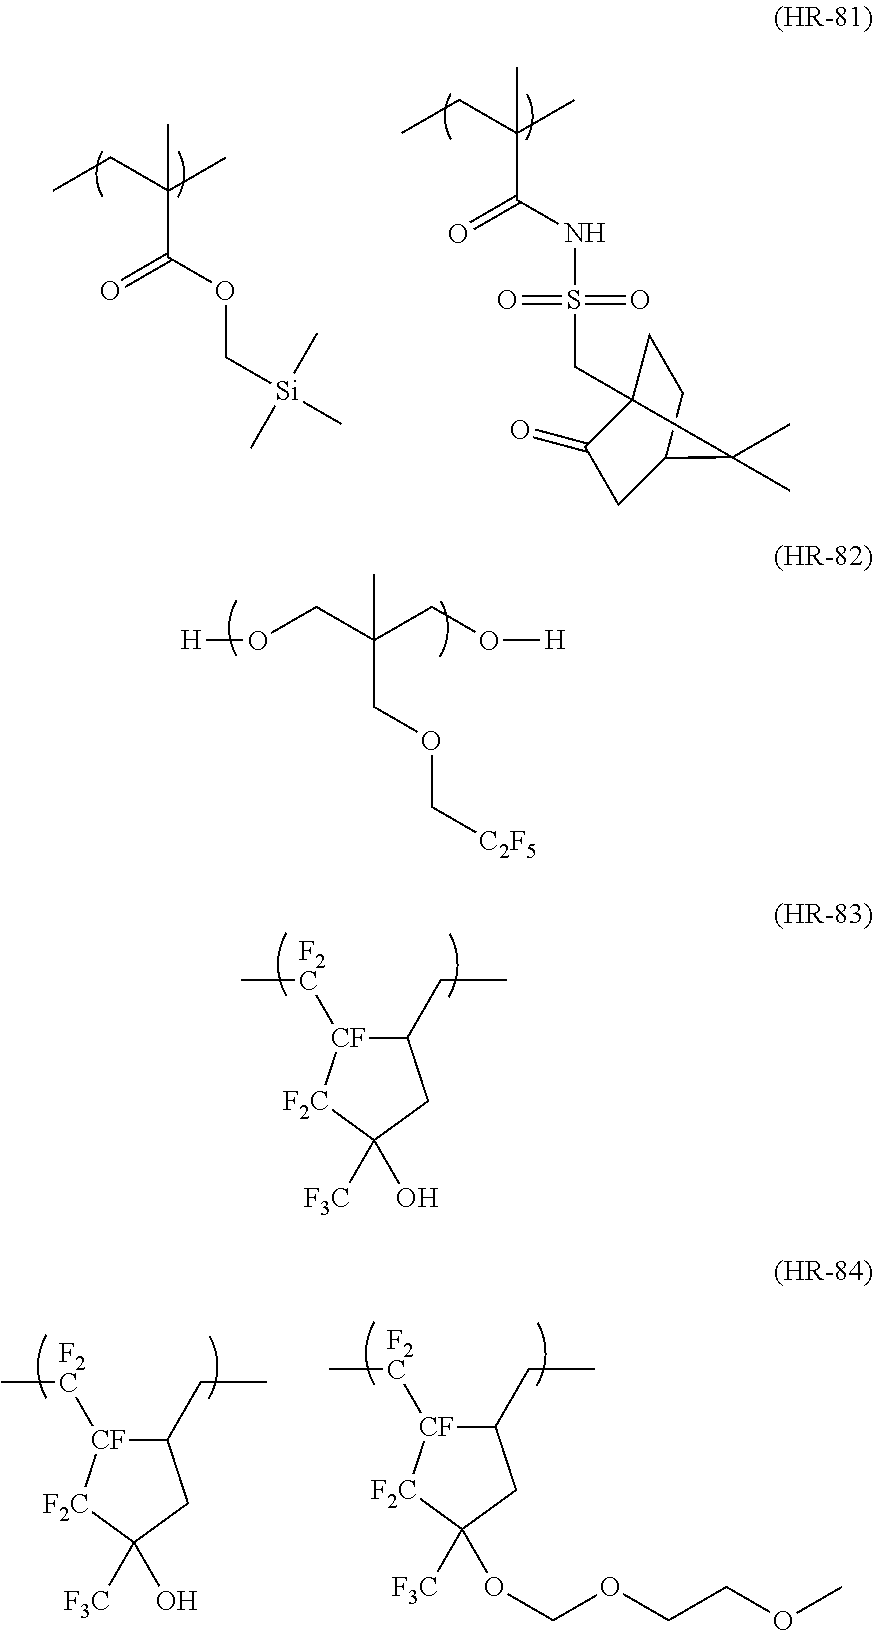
O(CC(CO[H])(COC[C2F5])C)[H].C1(CC)[CF]([F2C]C)[F2C]C([F3C])(O)C1.CCC(C)(C(OC[Si](C)(C)C)=O)C.CCC(C)(C(NS(CC12CCC(CC1=O)C2(C)C)(=O)=O)=O)C.C1(CC)[CF]([F2C]C)[F2C]C([F3C])(O)C1.C1(CC)[CF]([F2C]C)[F2C]C([F3C])(OCOCCOC)C1
